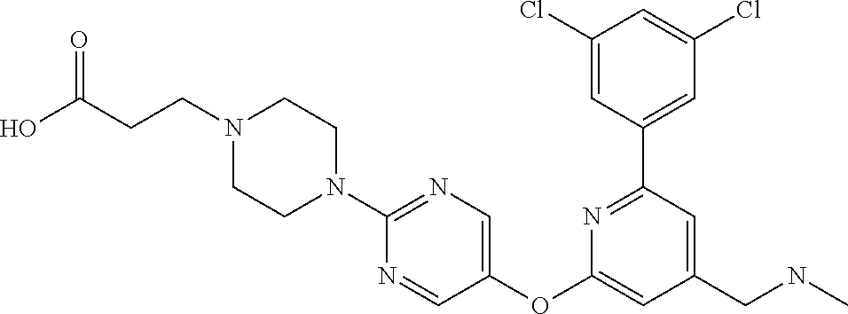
C1(Cl)=CC(C2=NC(OC3=CN=C(N4CCN(CCC(O)=O)CC4)N=C3)=CC(CNC)=C2)=CC(Cl)=C1
